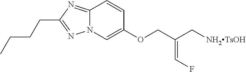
C(C1=NN2C(=N1)C=CC(OCC(C[NH2TsOH])=CF)=C2)CCC
